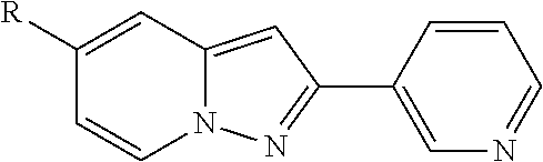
C1=CN2C(=CC(C3=CN=CC=C3)=N2)C=C1[R]
